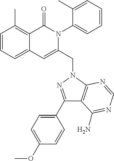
C1=CC=C2C(=C1C)C(=O)N(C1=CC=CC=C1C)C(CN1C3=C(C(C4=CC=C(OC)C=C4)=N1)C(N)=NC=N3)=C2
